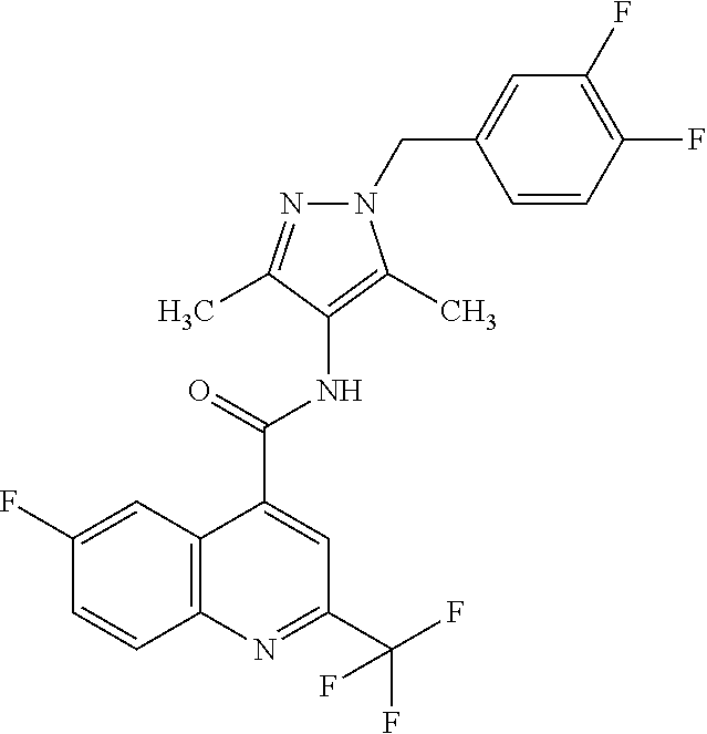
C12=C(N=C(C(F)(F)F)C=C1C(NC1=C(C)N(CC3=CC(F)=C(F)C=C3)N=C1C)=O)C=CC(F)=C2
